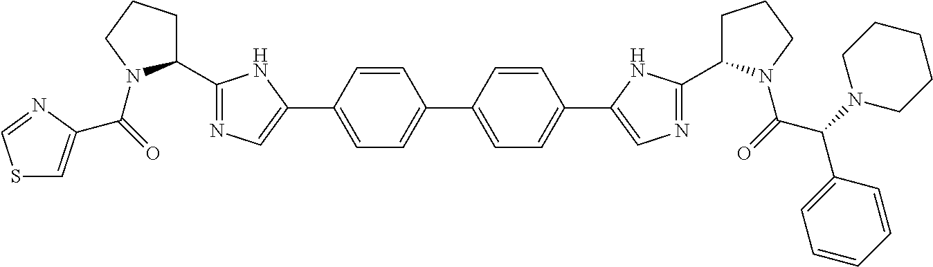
C1=CC(C2=CN=C(C3CCCN3C(=O)C3=CSC=N3)N2)=CC=C1C1=CC=C(C2=CN=C(C3CCCN3C(=O)C(N3CCCCC3)C3=CC=CC=C3)N2)C=C1
